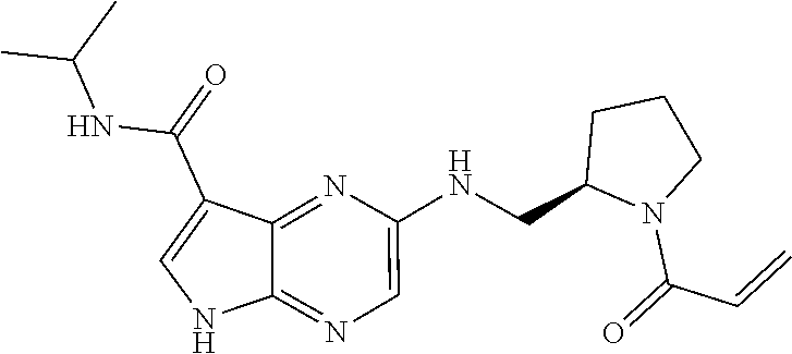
N(C1=CN=C2C(=N1)C(C(=O)NC(C)C)=CN2)CC1N(C(=O)C=C)CCC1
